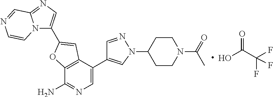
OC(C(F)(F)F)=O.C12=C(C(C3=CN(C4CCN(C(=O)C)CC4)N=C3)=CN=C1N)C=C(C1=CN=C3N1C=CN=C3)O2
